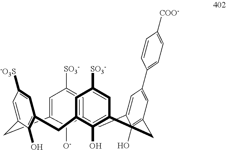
C12=CC([SO3-])=CC(=C1[O-])CC1=CC(C3=CC=C([COO-])C=C3)=CC(=C1O)CC1=C(O)C(=CC([SO3-])=C1)CC1=C(O)C(=CC([-O3S])=C1)C2
